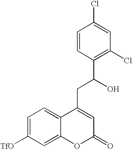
C1=CC(C(O)CC2=CC(=O)OC3=CC([TfO])=CC=C23)=C(Cl)C=C1Cl
